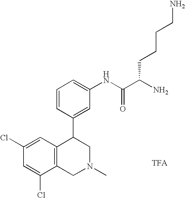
C1(Cl)=CC(Cl)=CC2=C1CN(C)CC2C1=CC(NC(C(N)CCCCN)=O)=CC=C1
